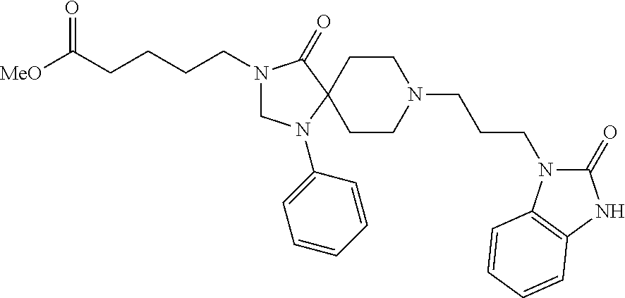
C(CCCN1CN(C2=CC=CC=C2)C2(C1=O)CCN(CCCN1C(=O)NC3=C1C=CC=C3)CC2)C([MeO])=O
